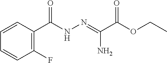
C1=CC(C(NN=C(C(OCC)=O)N)=O)=C(F)C=C1
